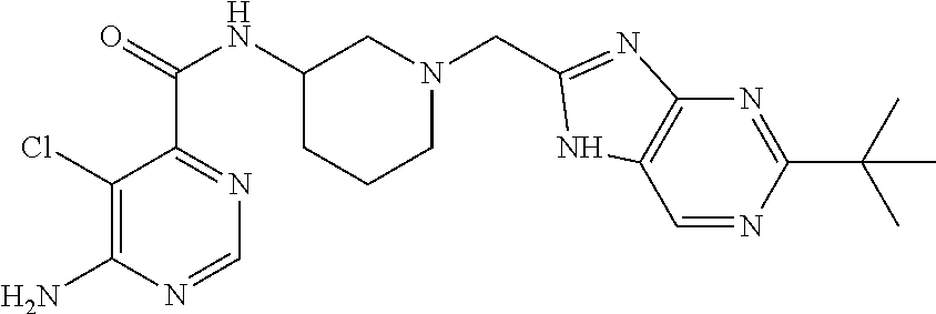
C1(Cl)=C(N)N=CN=C1C(=O)NC1CCCN(CC2=NC3=C(C=NC(C(C)(C)C)=N3)N2)C1
